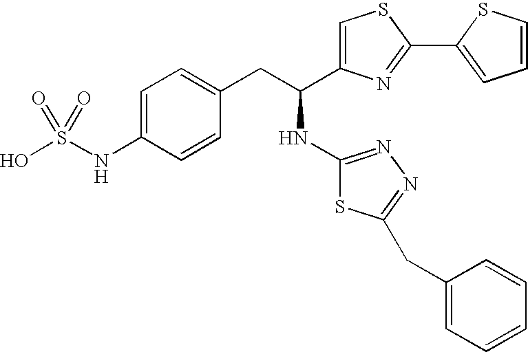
OS(NC1=CC=C(CC(NC2=NN=C(CC3=CC=CC=C3)S2)C2=CSC(C3=CC=CS3)=N2)C=C1)(=O)=O
